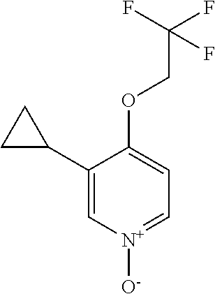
C1(C2CC2)=C[N+]([O-])=CC=C1OCC(F)(F)F
